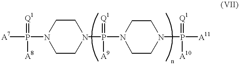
[A7]P(N1CCN(P(N2CCN(P([A11])(=[Q1])[A10])CC2)(=[Q1])[A9])CC1)(=[Q1])[A8]
